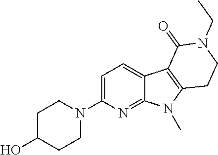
C1=C(N2CCC(O)CC2)N=C2C(=C1)C1=C(N2C)CCN(CC)C1=O
